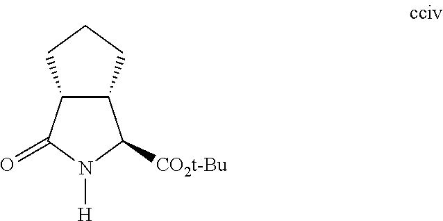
C12C(C(=O)N([H])C1[CO2t-Bu])CCC2
